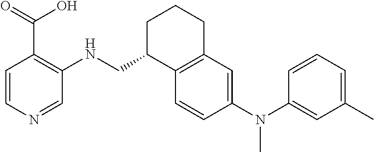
C1=CN=CC(NCC2C3=C(CCC2)C=C(N(C2=CC(C)=CC=C2)C)C=C3)=C1C(=O)O
